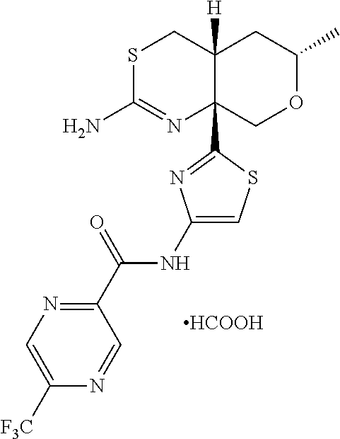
S1C(N)=NC2(C3=NC(NC(C4=NC=C([CF3])N=C4)=O)=CS3)C([H])(C1)CC(C)OC2.[HCOOH]
